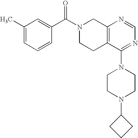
C1(C)=CC=CC(C(N2CCC3=C(C2)N=CN=C3N2CCN(C3CCC3)CC2)=O)=C1
